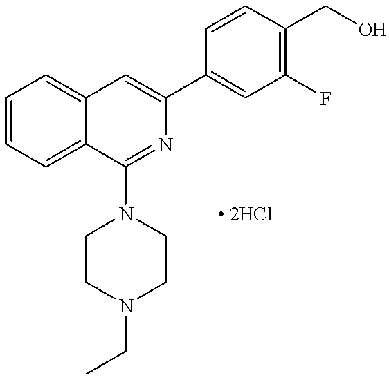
C1=CC=C2C(=C1)C=C(C1=CC(F)=C(CO)C=C1)N=C2N1CCN(CC)CC1.[ 2HCl]
